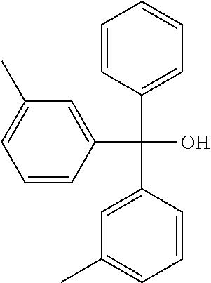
C1=CC(C(C2=CC(C)=CC=C2)(O)C2=CC(C)=CC=C2)=CC=C1
